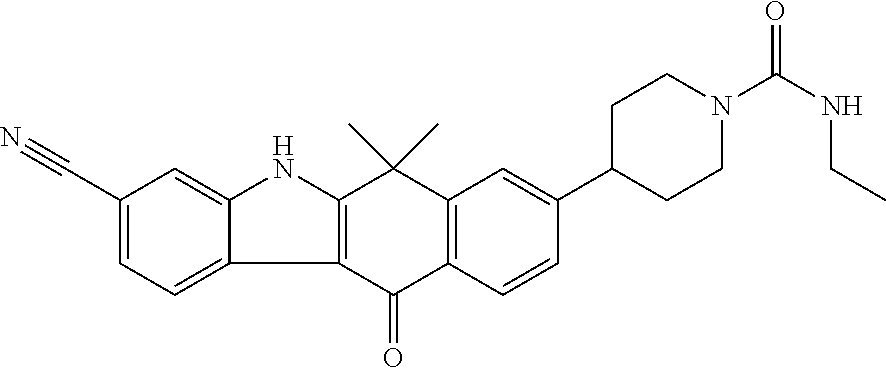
C12=C(C(=O)C3=C(C1(C)C)C=C(C1CCN(C(=O)NCC)CC1)C=C3)C1=CC=C(C#N)C=C1N2
